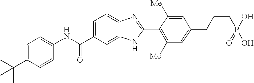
C1=C(C(C)(C)C)C=CC(NC(C2=CC=C3C(=C2)NC(C2=C([Me])C=C(CCCP(O)(=O)O)C=C2[Me])=N3)=O)=C1
